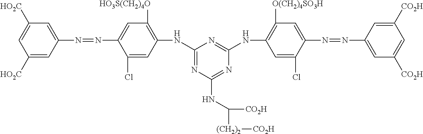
C1([HO2C])=CC(N=NC2=CC([HO3S(CH2)4O])=C(NC3=NC(NC([(CH2)2][CO2H])[CO2H])=NC(NC4=C([O(CH2)4SO3H])C=C(N=NC5=CC([CO2H])=CC([CO2H])=C5)C(Cl)=C4)=N3)C=C2Cl)=CC([HO2C])=C1
